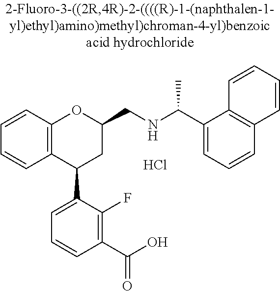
C12=C(C(C3=CC=CC(C(O)=O)=C3F)CC(CNC(C)C3=CC=CC4=C3C=CC=C4)O1)C=CC=C2.Cl
